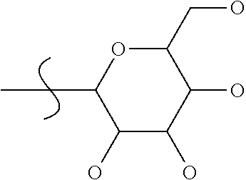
C1(CO)OC(CC)C(O)C(O)C1O
